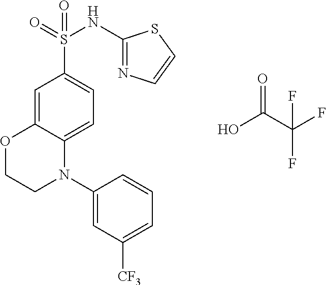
C1=C2C(=CC=C1S(=O)(NC1=NC=CS1)=O)N(C1=CC([CF3])=CC=C1)CCO2.O=C(O)C(F)(F)F
